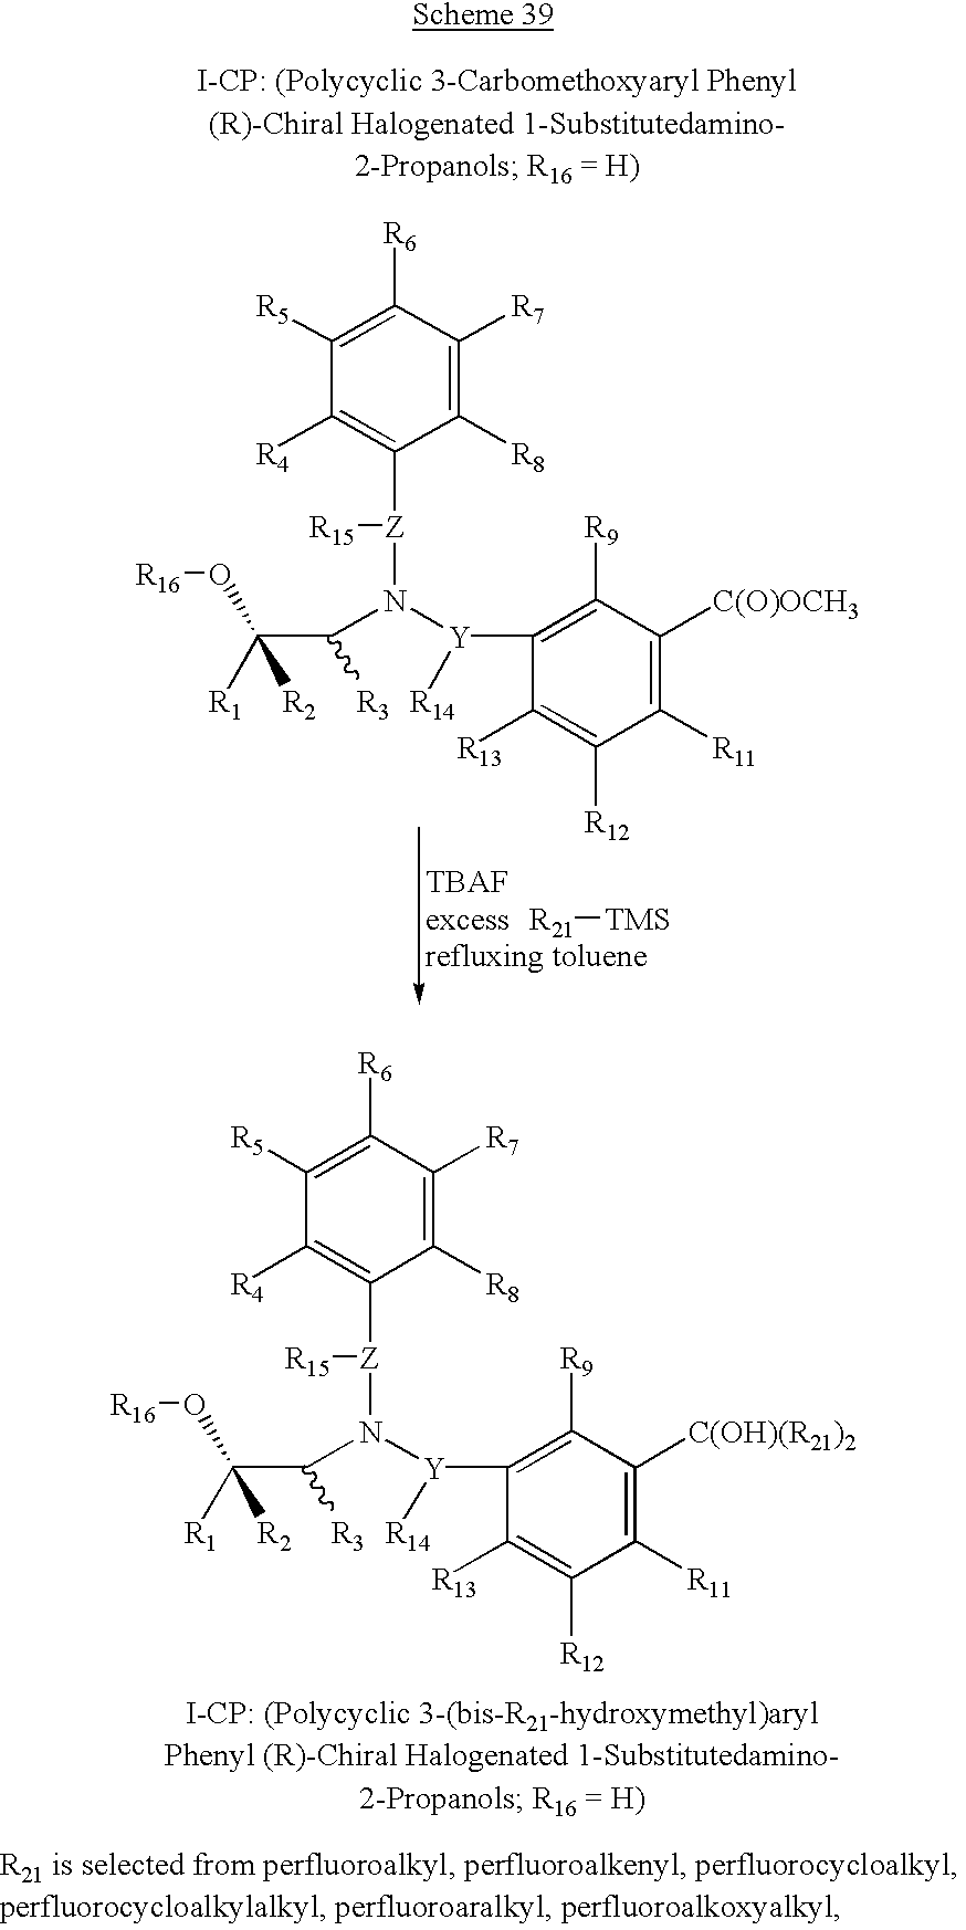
[R16]OC(C(N([Y](C1=C([R9])C([C(OH)(R21)2])=C([R11])C([R12])=C1[R13])[R14])[Z](C1=C([R4])C([R5])=C([R6])C([R7])=C1[R8])[R15])[R3])([R1])[R2].[R16]OC(C(N([Y](C1=C([R9])C([C(O)OCH3])=C([R11])C([R12])=C1[R13])[R14])[Z](C1=C([R4])C([R5])=C([R6])C([R7])=C1[R8])[R15])[R3])([R1])[R2].[R21][TMS]
